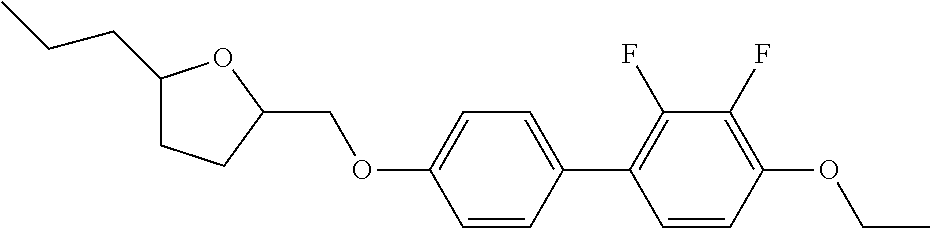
C1(CCC)CCC(COC2=CC=C(C3=C(F)C(F)=C(OCC)C=C3)C=C2)O1
